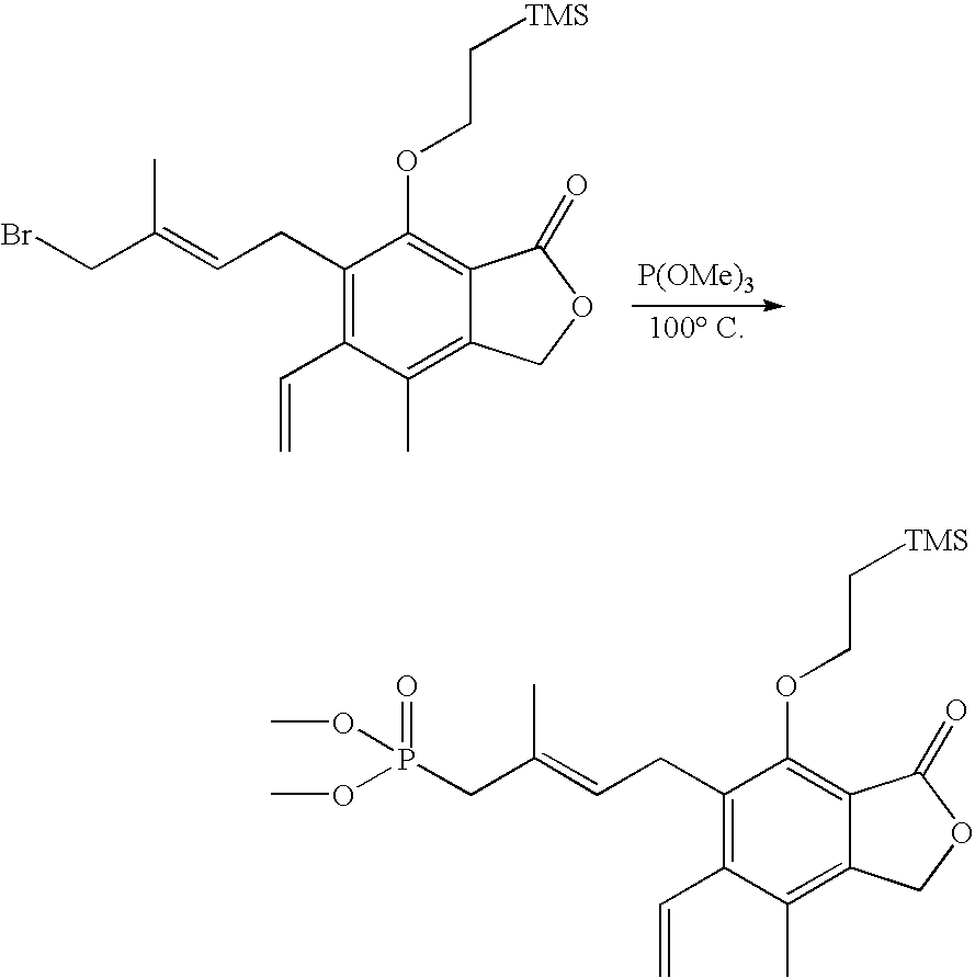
C1(CC=C(CBr)C)=C(C=C)C(C)=C2C(=C1OCC[TMS])C(=O)OC2.[P(OMe)3].C1(CC=C(CP(OC)(=O)OC)C)=C(C=C)C(C)=C2C(=C1OCC[TMS])C(=O)OC2
